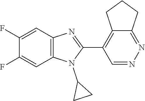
C1(F)=CC2=C(C=C1F)N(C1CC1)C(C1=C3C(=NN=C1)CCC3)=N2
